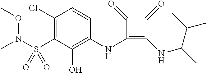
C1(Cl)=C(S(=O)(=O)N(C)OC)C(O)=C(NC2=C(NC(C(C)C)C)C(=O)C2=O)C=C1
